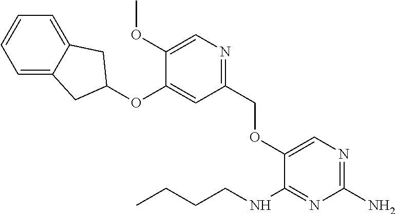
C1(N)=NC=C(OCC2=NC=C(OC)C(OC3CC4=CC=CC=C4C3)=C2)C(NCCCC)=N1
